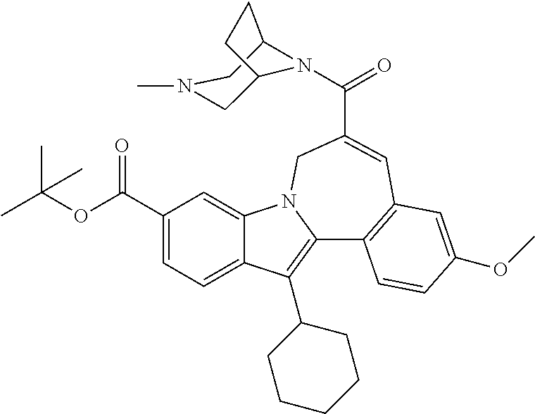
C1(C(OC(C)(C)C)=O)=CC=C2C(=C1)N1C(=C2C2CCCCC2)C2=C(C=C(C(=O)N3C4CN(C)CC3CC4)C1)C=C(OC)C=C2
